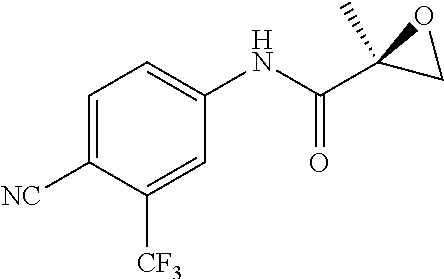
C1=C([NC])C([CF3])=CC(NC(C2(C)CO2)=O)=C1
